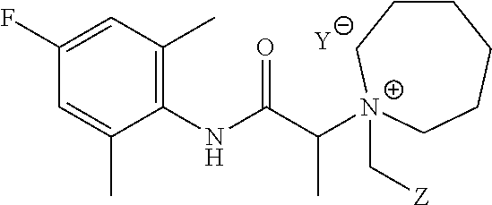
[Y].C1=C(C)C(NC(C(C)[N+]2(C[Z])CCCCCC2)=O)=C(C)C=C1F
